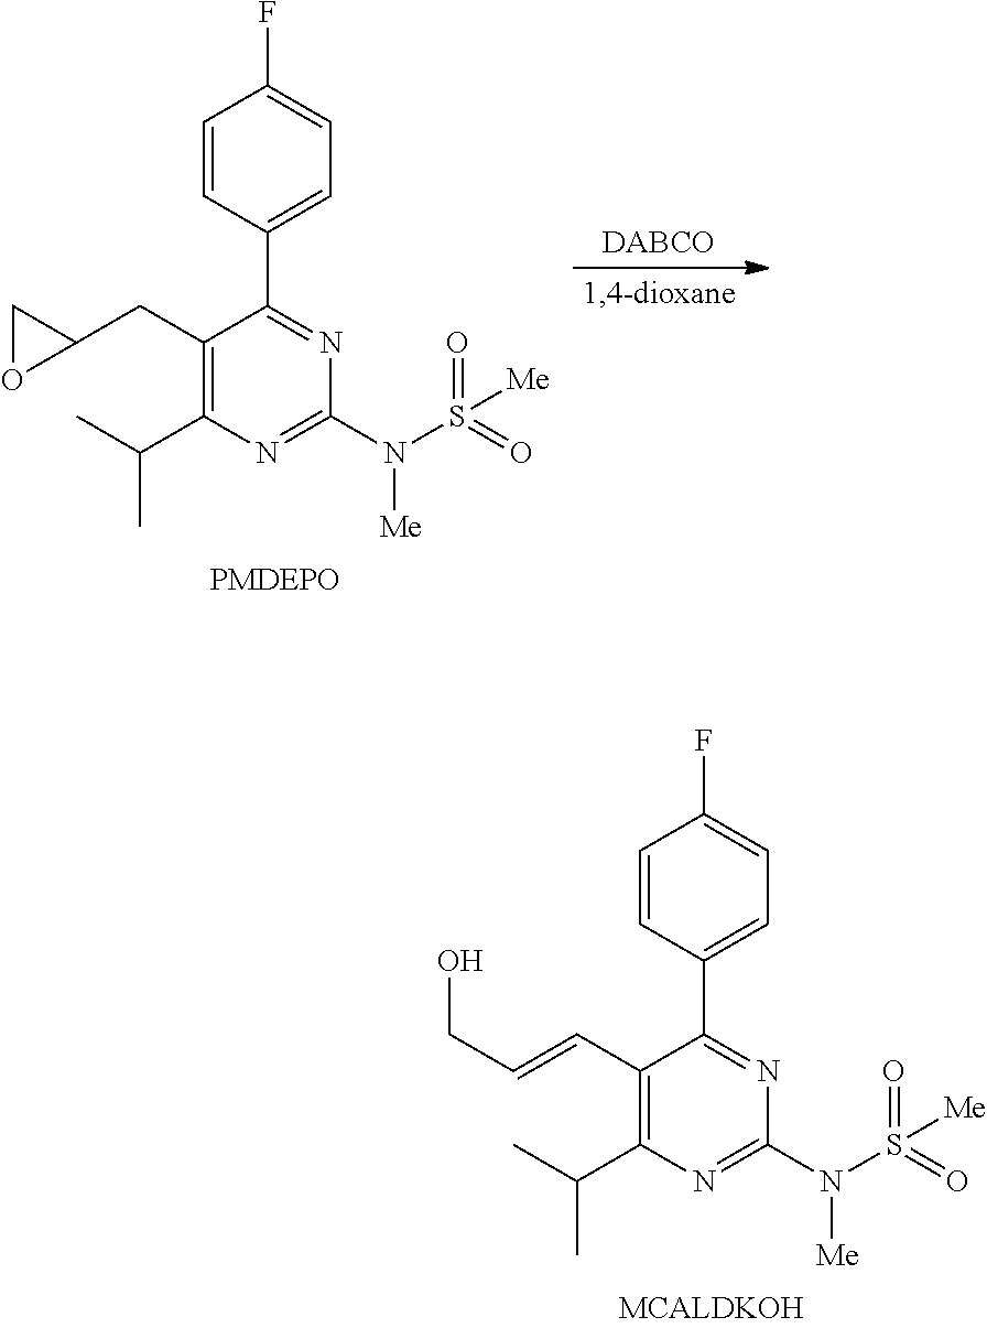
C1=CC(C2=NC(N(S(=O)(=O)[Me])[Me])=NC(C(C)C)=C2CC2CO2)=CC=C1F.C1=CC(C2=NC(N(S(=O)(=O)[Me])[Me])=NC(C(C)C)=C2C=CCO)=CC=C1F
